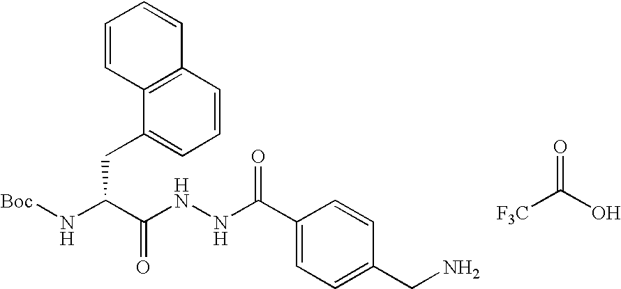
O=C(O)[F3C].C(C(N[Boc])C(NNC(=O)C1=CC=C(CN)C=C1)=O)C1=CC=CC2=C1C=CC=C2
